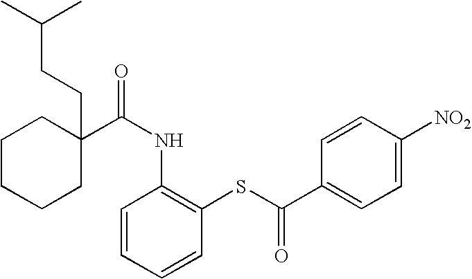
C1CCCC(CCC(C)C)(C(NC2=C(SC(=O)C3=CC=C([NO2])C=C3)C=CC=C2)=O)C1
